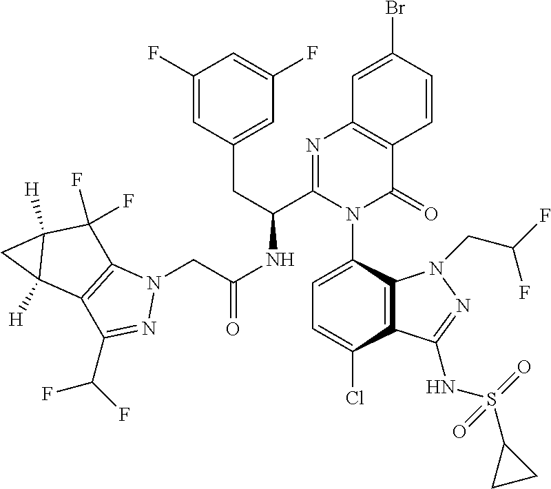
C1=C(Cl)C2=C(C(N3C(=O)C4=C(N=C3C(CC3=CC(F)=CC(F)=C3)NC(CN3C5=C(C(C(F)F)=N3)C3([H])C([H])(C5(F)F)C3)=O)C=C(Br)C=C4)=C1)N(CC(F)F)N=C2NS(C1CC1)(=O)=O
